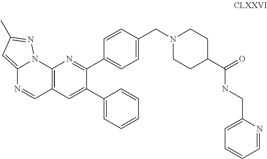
C12=CC(C)=NN1C1=C(C=N2)C=C(C2=CC=CC=C2)C(C2=CC=C(CN3CCC(C(=O)NCC4=CC=CC=N4)CC3)C=C2)=N1
